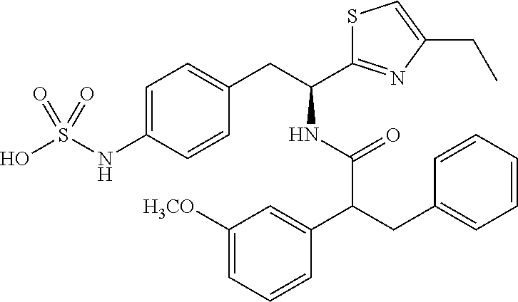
C(C(C(NC(C1=NC(CC)=CS1)CC1=CC=C(NS(O)(=O)=O)C=C1)=O)C1=CC([H3CO])=CC=C1)C1=CC=CC=C1
